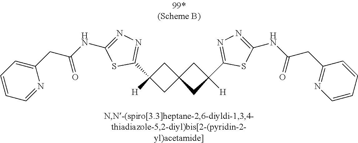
C1C(C2=NN=C(NC(=O)CC3=CC=CC=N3)S2)([H])CC12CC(C1=NN=C(NC(=O)CC3=NC=CC=C3)S1)([H])C2
